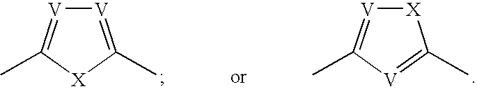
[X]1[V]=C(C)[V]=C1C.[V]1=C(C)[X]C(C)=[V]1
